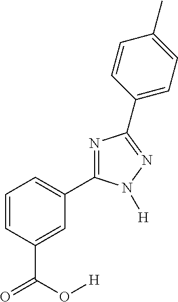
N1=C(C2=CC=CC(C(O[H])=O)=C2)N([H])N=C1C1=CC=C(C)C=C1
